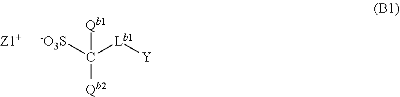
C([Qb2])([-O3S])([Lb1][Y])[Qb1].[Z1+]
